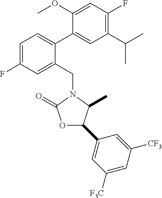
C1(C(C)C)=C(F)C=C(OC)C(C2=CC=C(F)C=C2CN2C(C)C(C3=CC([F3C])=CC([CF3])=C3)OC2=O)=C1
